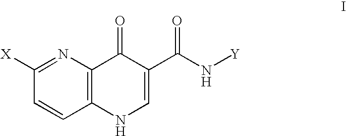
C12=C(N=C([X])C=C1)C(=O)C(C(N[Y])=O)=CN2
